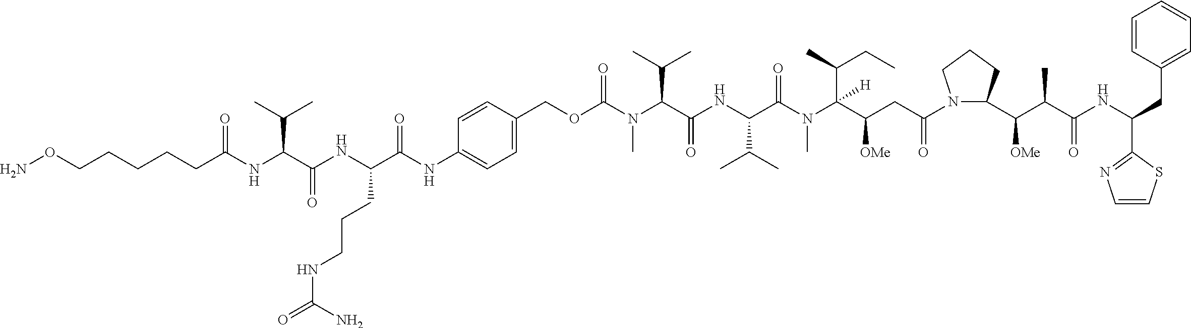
C(C(C(N(C(C(NC(C(N(C(OCC1=CC=C(NC(C(NC(C(NC(CCCCCON)=O)C(C)C)=O)CCCNC(=O)N)=O)C=C1)=O)C)C(C)C)=O)C(C)C)=O)C)(C(CC)C)[H])[OMe])C(N1C(C(C(C(NC(C2=NC=CS2)CC2=CC=CC=C2)=O)C)[OMe])CCC1)=O
